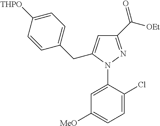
C1=C(N2N=C(C(=O)[OEt])C=C2CC2=CC=C([THPO])C=C2)C(Cl)=CC=C1[MeO]
